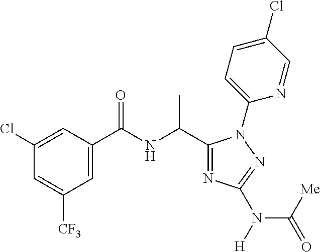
C1(C(C)NC(=O)C2=CC([CF3])=CC(Cl)=C2)=NC(N(C(=O)[Me])[H])=NN1C1=CC=C(Cl)C=N1
